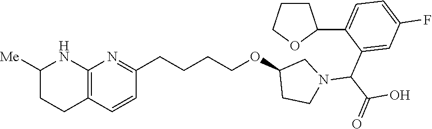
C1CC2=C(NC1[Me])N=C(CCCCOC1CCN(C(C(=O)O)C3=CC(F)=CC=C3C3CCCO3)C1)C=C2
